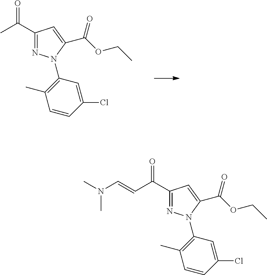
C1(C(C)=O)=NN(C2=C(C)C=CC(Cl)=C2)C(C(OCC)=O)=C1.C1(C(C=CN(C)C)=O)=NN(C2=C(C)C=CC(Cl)=C2)C(C(OCC)=O)=C1
